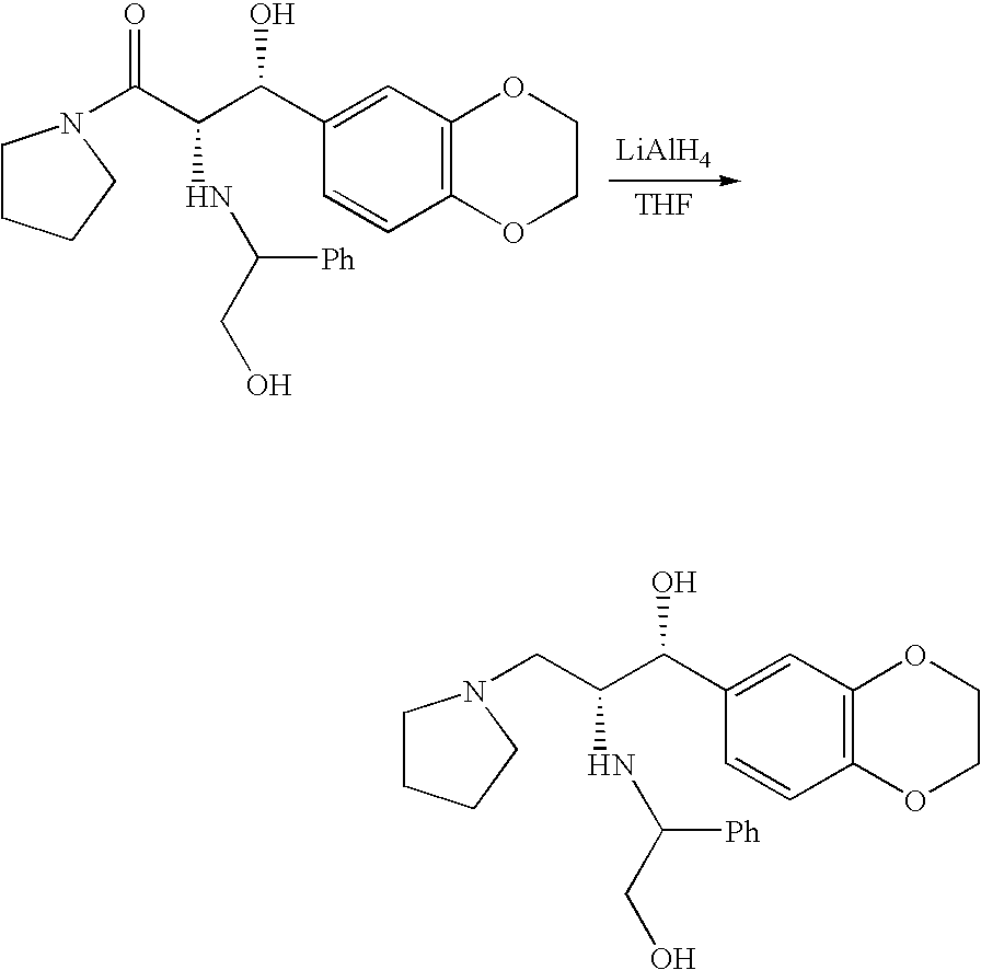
[LiAlH4].[THF].C(C(C(C1=CC2=C(C=C1)OCCO2)O)NC(CO)[Ph])(=O)N1CCCC1.C(C(C(C1=CC2=C(C=C1)OCCO2)O)NC(CO)[Ph])N1CCCC1
